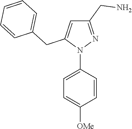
N1(C2=CC=C([OMe])C=C2)N=C(CN)C=C1CC1=CC=CC=C1
